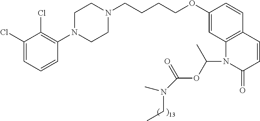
C1(Cl)=CC=CC(N2CCN(CCCCOC3=CC4=C(C=C3)C=CC(=O)N4C(OC(=O)N(C)CC)C)CC2)=C1Cl
